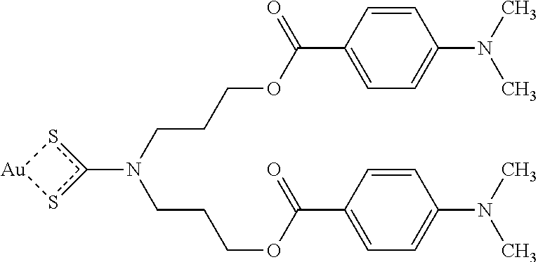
C(CN(CCCOC(=O)C1=CC=C(N(C)C)C=C1)c1s[Au]s1)COC(C1=CC=C(N(C)C)C=C1)=O
